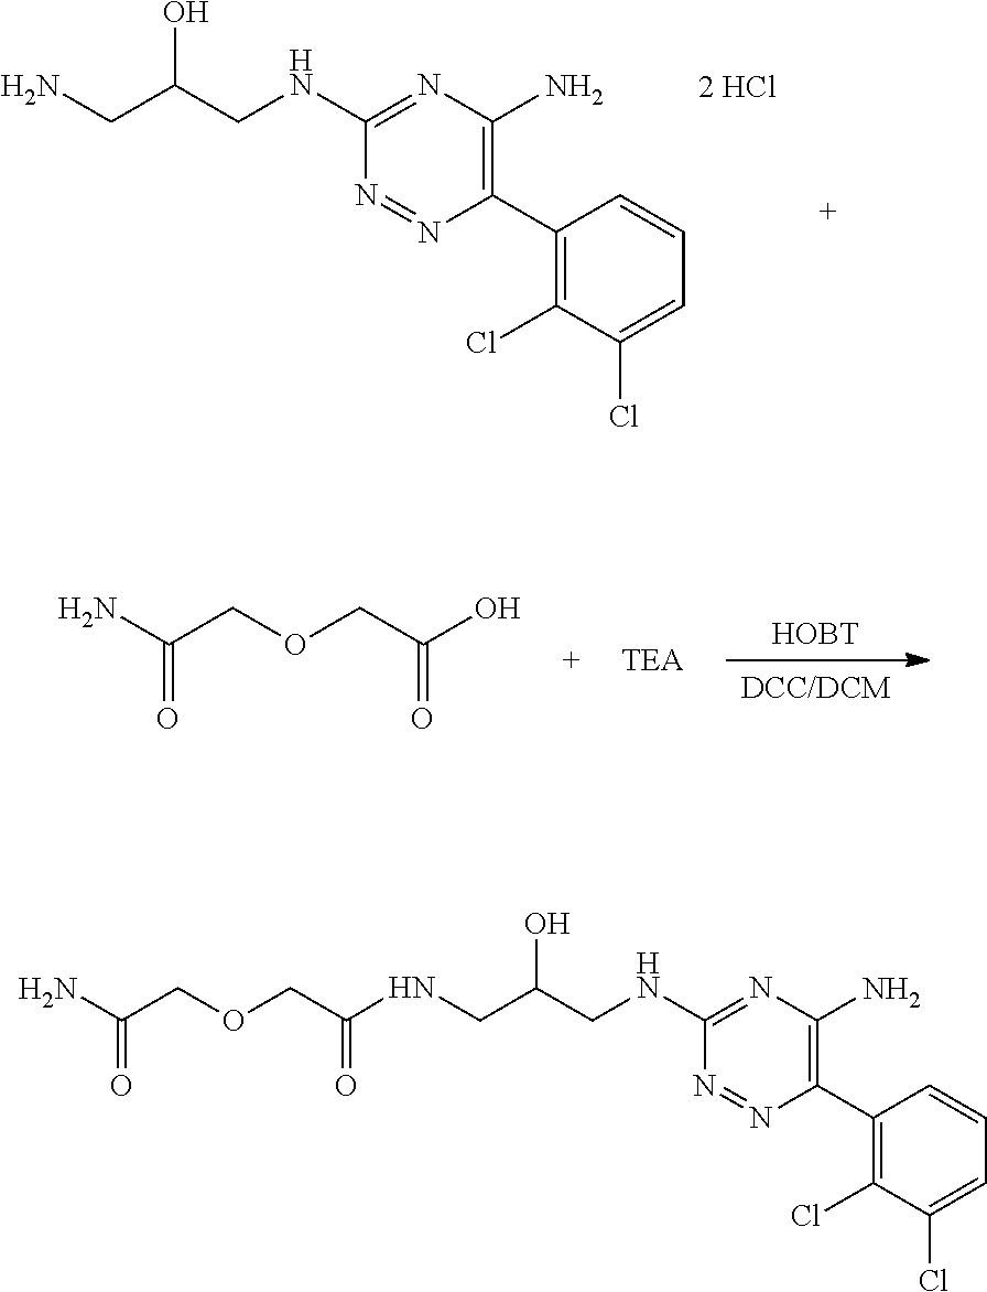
C1(C2=C(N)N=C(NCC(CN)O)N=N2)=C(Cl)C(Cl)=CC=C1.[HOBT].[DCC/DCM].NC(COCC(O)=O)=O.C1(C2=C(N)N=C(NCC(CNC(=O)COCC(N)=O)O)N=N2)=C(Cl)C(Cl)=CC=C1
